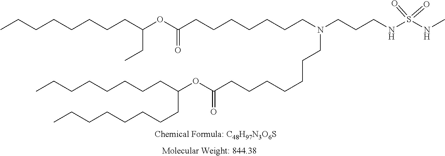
O=S(NC)(NCCCN(CCCCCCCC(=O)OC(CCCCCCCC)CCCCCCCC)CCCCCCCC(=O)OC(CC)CCCCCCCC)=O
